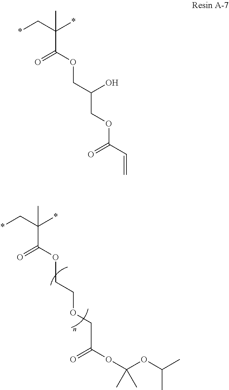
*CC(*)(C(OCCOCC(OC(OC(C)C)(C)C)=O)=O)C.*CC(*)(C(OCC(COC(C=C)=O)O)=O)C
